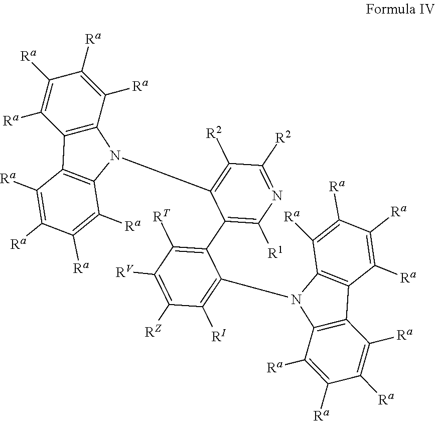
C12=C(C([Ra])=C([Ra])C([Ra])=C1[Ra])N(C1=C([R2])C([R2])=NC([R1])=C1C1=C([RT])C([RV])=C([RZ])C([RI])=C1N1C3=C(C4=C1C([Ra])=C([Ra])C([Ra])=C4[Ra])C([Ra])=C([Ra])C([Ra])=C3[Ra])C1=C2C([Ra])=C([Ra])C([Ra])=C1[Ra]
